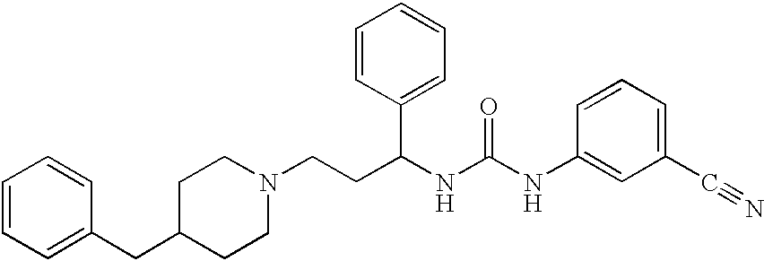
C1=CC=C(CC2CCN(CCC(NC(NC3=CC(C#N)=CC=C3)=O)C3=CC=CC=C3)CC2)C=C1
